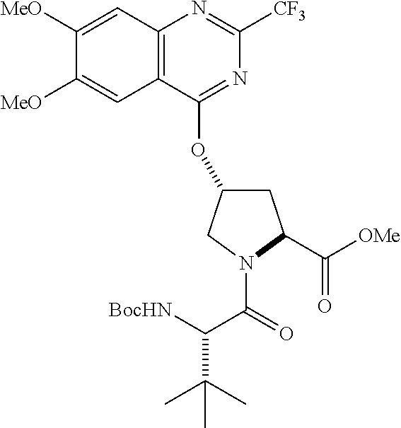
C12=C(C(OC3CC(C([OMe])=O)N(C(=O)C([BocHN])C(C)(C)C)C3)=NC([CF3])=N1)C=C([MeO])C([MeO])=C2
